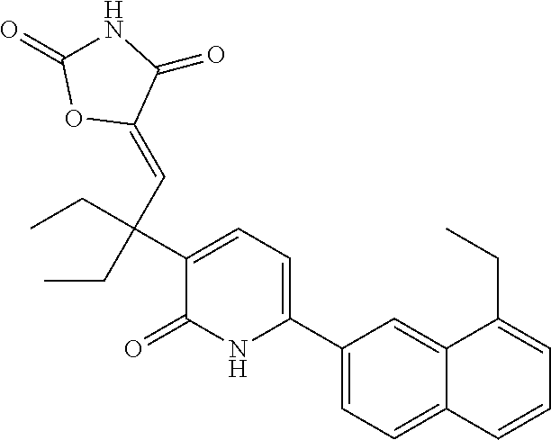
C1(C2=CC=C(C(CC)(CC)C=C3C(=O)NC(=O)O3)C(=O)N2)=CC=C2C(=C1)C(CC)=CC=C2
